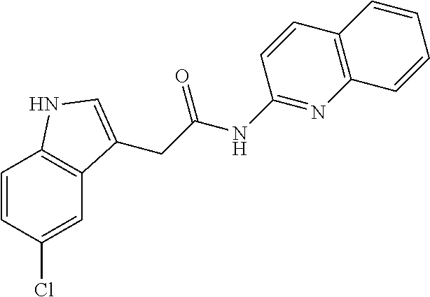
C1=CC(Cl)=CC2=C1NC=C2CC(NC1=NC2=C(C=C1)C=CC=C2)=O
